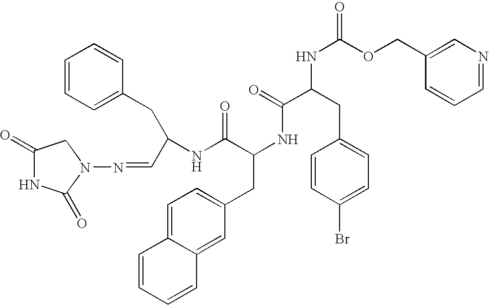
C1(=O)NC(=O)N(N=CC(NC(C(NC(C(CC2=CC=C(Br)C=C2)NC(=O)OCC2=CN=CC=C2)=O)CC2=CC=C3C(=C2)C=CC=C3)=O)CC2=CC=CC=C2)C1
